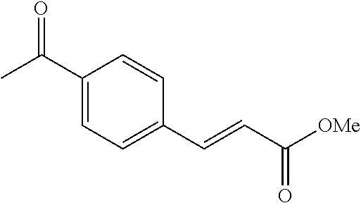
C1(C(C)=O)=CC=C(C=CC([OMe])=O)C=C1
